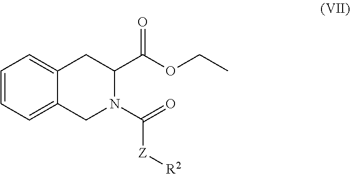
C1=C2CN(C([Z][R2])=O)C(C(=O)OCC)CC2=CC=C1
